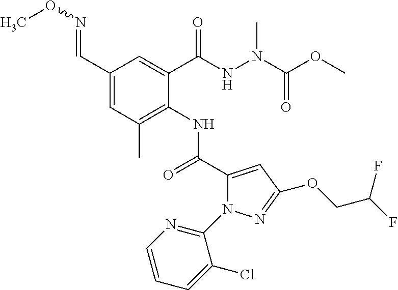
C1(C=NOC)=CC(C)=C(NC(=O)C2=CC(OCC(F)F)=NN2C2=NC=CC=C2Cl)C(C(NN(C(OC)=O)C)=O)=C1
